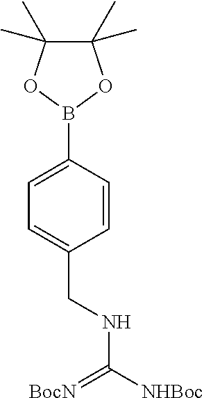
C1=C(B2OC(C)(C)C(C)(C)O2)C=CC(CNC([NHBoc])=[BocN])=C1
